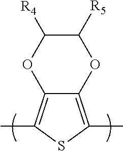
CC1=C2C(=C(C)S1)OC([R5])C([R4])O2
